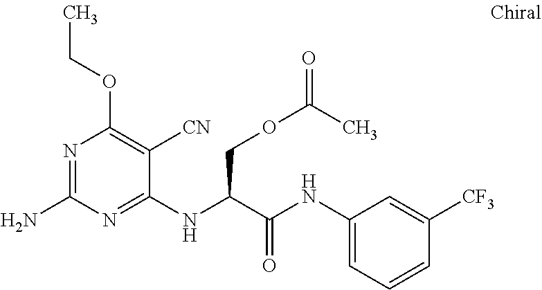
C1(NC(C(NC2=CC=CC([CF3])=C2)=O)COC(C)=O)=NC(N)=NC(OCC)=C1[CN]
